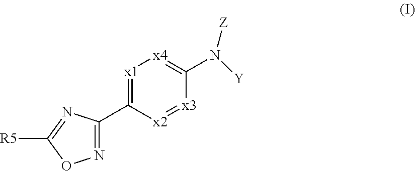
N1=C(C2=[x1][x4]=C(N([Z])[Y])[x3]=[x2]2)N=C([R5])O1
